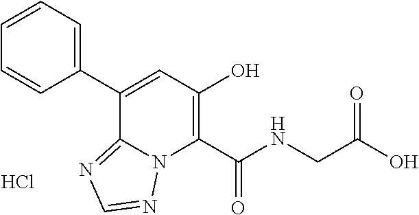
C1(C2=CC(O)=C(C(NCC(O)=O)=O)N3C2=NC=N3)=CC=CC=C1.Cl
